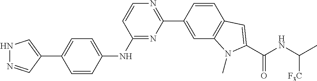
C1(C2=CNN=C2)=CC=C(NC2=NC(C3=CC4=C(C=C3)C=C(C(NC(C)[F3C])=O)N4C)=NC=C2)C=C1
